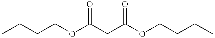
CCCCOC(CC(OCCCC)=O)=O
